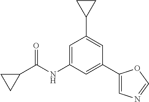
C1=C(NC(C2CC2)=O)C=C(C2=CN=CO2)C=C1C1CC1
